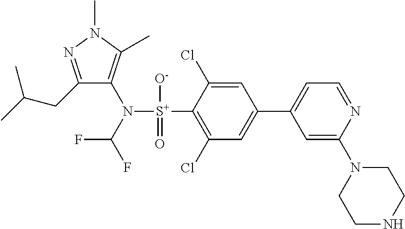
C1(CC(C)C)=NN(C)C(C)=C1N([S+](C1=C(Cl)C=C(C2=CC=NC(N3CCNCC3)=C2)C=C1Cl)([O-])=O)C(F)F
